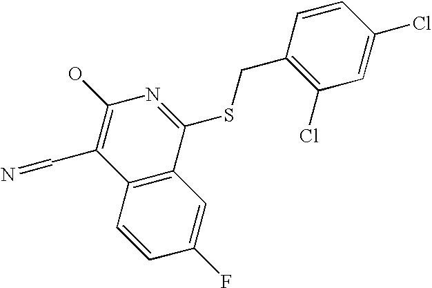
C12=C(C(SCC3=C(Cl)C=C(Cl)C=C3)=NC(O)=C1C=N)C=C(F)C=C2
